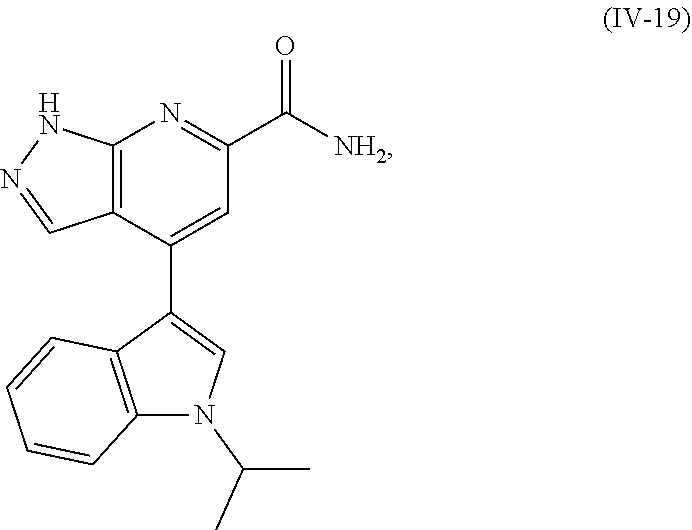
C12=C(C(C3=CN(C(C)C)C4=C3C=CC=C4)=CC(C([NH2])=O)=N1)C=NN2
